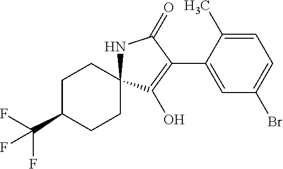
C1CC2(CCC1C(F)(F)F)NC(=O)C(C1=CC(Br)=CC=C1C)=C2O
